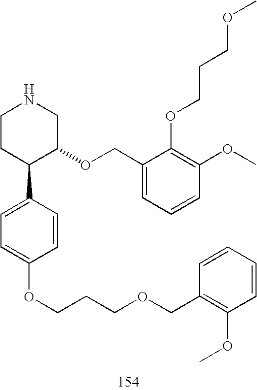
C1CC(C2=CC=C(OCCCOCC3=C(OC)C=CC=C3)C=C2)C(OCC2=CC=CC(OC)=C2OCCCOC)CN1
